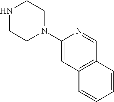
N1CCN(C2=CC3=C(C=N2)C=CC=C3)CC1
